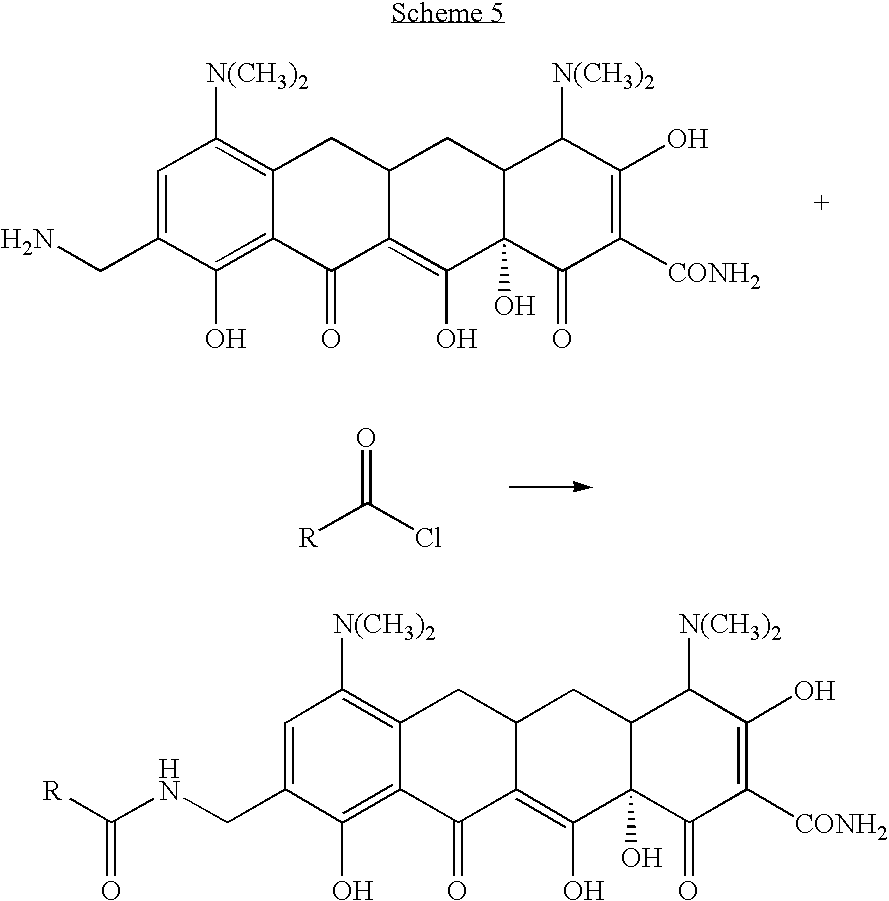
C1=C(CN)C(O)=C2C(=C1[N(CH3)2])CC1C(=C(O)C3(O)C(C1)C([N(CH3)2])C(O)=C([CONH2])C3=O)C2=O.O=C(Cl)[R].C1=C(CNC([R])=O)C(O)=C2C(=C1[N(CH3)2])CC1C(=C(O)C3(O)C(C1)C([N(CH3)2])C(O)=C([CONH2])C3=O)C2=O
